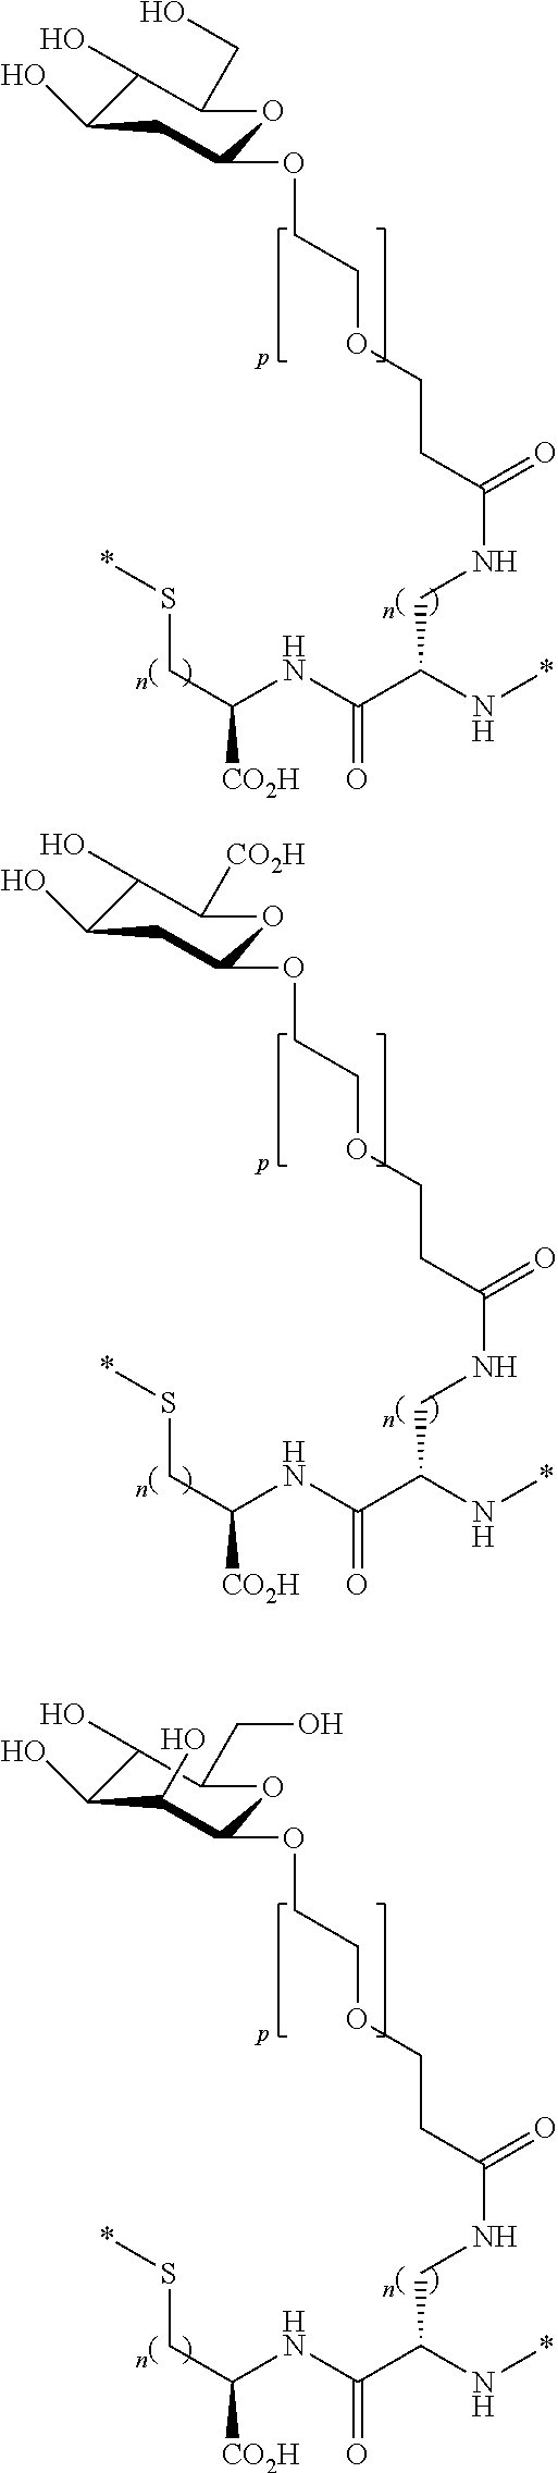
C(C(NC(C(N*)CNC(=O)CCOCCOC1CC(O)C(O)C(CO)O1)=O)[CO2H])S*.C(C(NC(C(N*)CNC(=O)CCOCCOC1CC(O)C(O)C([CO2H])O1)=O)[CO2H])S*.O(C1C(O)C(O)C(O)C(CO)O1)CCOCCC(NCC(C(NC(CS*)[CO2H])=O)N*)=O
